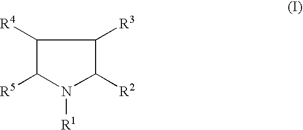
C1([R4])C([R5])N([R1])C([R2])C1[R3]
